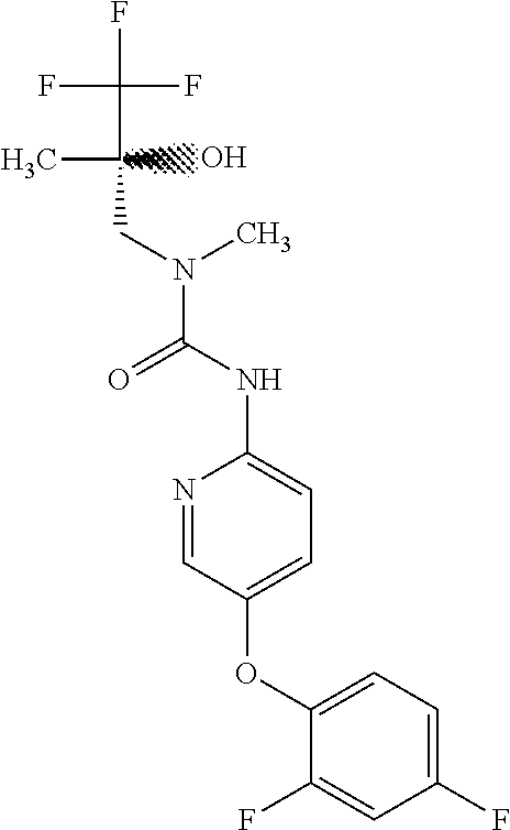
FC(C(CN(C(NC1=CC=C(OC2=CC=C(F)C=C2F)C=N1)=O)C)C)(F)F.O
